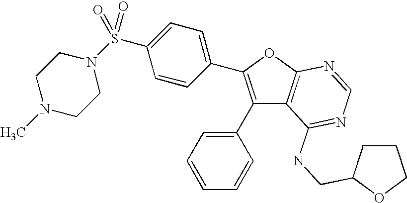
C1(C2=CC=CC=C2)=C(C2=CC=C(S(N3CCN(C)CC3)(=O)=O)C=C2)OC2=C1C(NCC1CCCO1)=NC=N2
